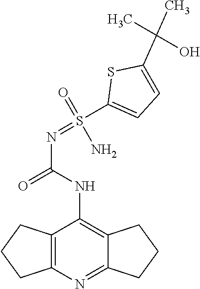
C12=C(N=C3C(=C1NC(=O)N=S(C1=CC=C(C(C)(O)C)S1)(N)=O)CCC3)CCC2
